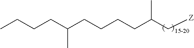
C(C(C[Z])C)CCCC(CCCC)C
